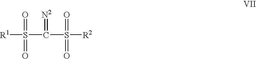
[R1]S(=O)(=O)C(=[N2])S(=O)(=O)[R2]
